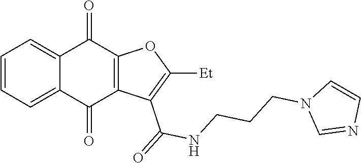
C1=C2C(=CC=C1)C(=O)C1=C(C2=O)C(C(NCCCN2C=NC=C2)=O)=C([Et])O1
